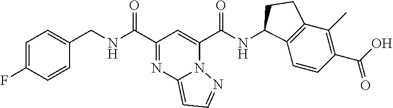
C(NC(C1=NC2=CC=NN2C(C(NC2C3=C(C(C)=C(C(O)=O)C=C3)CC2)=O)=C1)=O)C1=CC=C(F)C=C1
